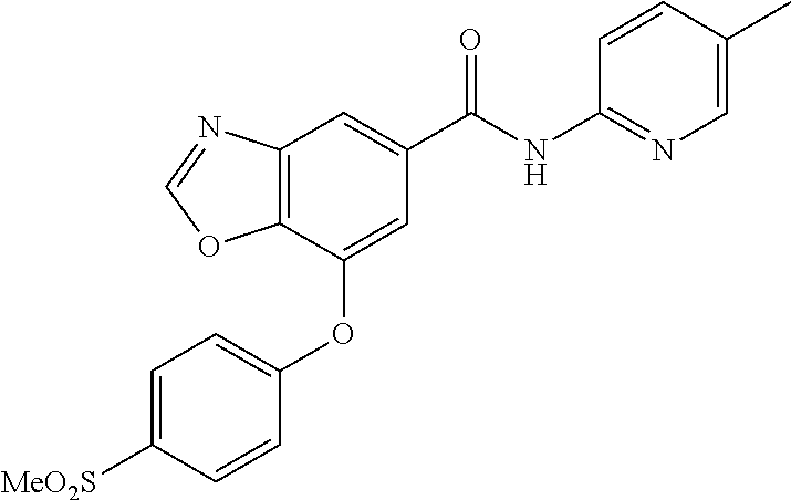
C12=C(C(OC3=CC=C([MeO2S])C=C3)=CC(C(NC3=NC=C(C)C=C3)=O)=C1)OC=N2
